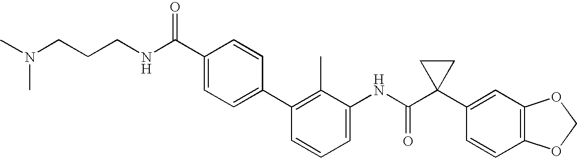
C1(C2=CC=C(C(NCCCN(C)C)=O)C=C2)=C(C)C(NC(C2(C3=CC4=C(C=C3)OCO4)CC2)=O)=CC=C1
